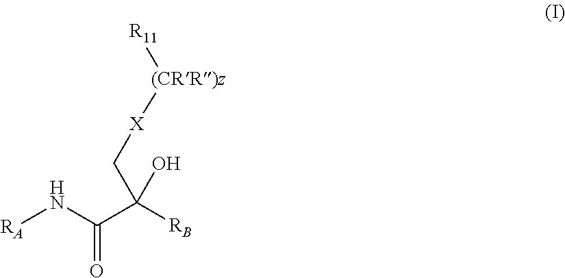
[RA]NC(C([RB])(C[X][(CRR)z][R11])O)=O
